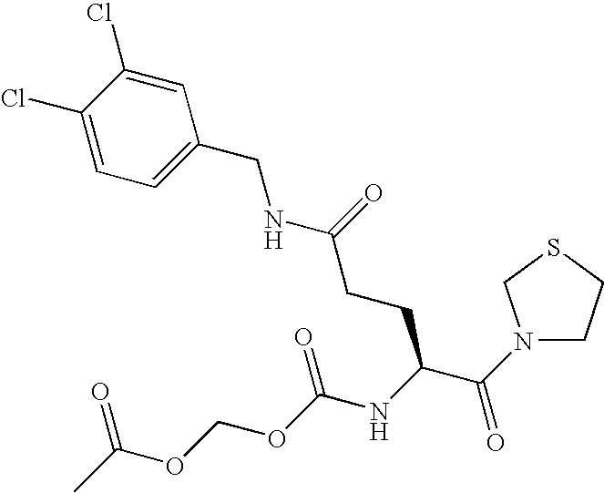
N1(C(C(NC(OCOC(C)=O)=O)CCC(NCC2=CC=C(Cl)C(Cl)=C2)=O)=O)CCSC1
